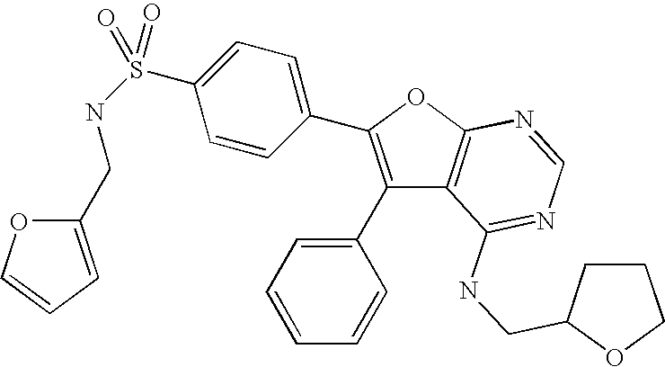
C1(C2=CC=CC=C2)=C(C2=CC=C(S(NCC3=CC=CO3)(=O)=O)C=C2)OC2=C1C(NCC1CCCO1)=NC=N2
